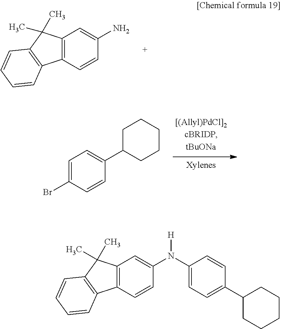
C12=C(C(C)(C)C3=C1C=CC=C3)C=C(N)C=C2.C1=C(Br)C=CC(C2CCCCC2)=C1.C12=C(C=CC(N(C3=CC=C(C4CCCCC4)C=C3)[H])=C1)C1=C(C2(C)C)C=CC=C1
